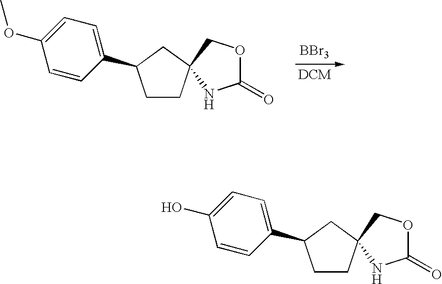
[BBr3].C1CC2(CC1C1=CC=C(OC)C=C1)COC(=O)N2.C1CC2(CC1C1=CC=C(O)C=C1)COC(=O)N2
